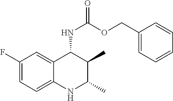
C1=C(F)C=C2C(=C1)NC(C)C(C)C2NC(OCC1=CC=CC=C1)=O
